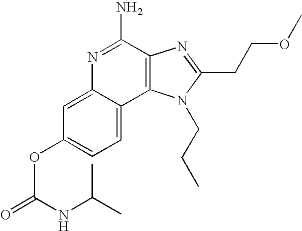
C1=C2C(=CC=C1OC(=O)NC(C)C)C1=C(C(N)=N2)N=C(CCOC)N1CCC
